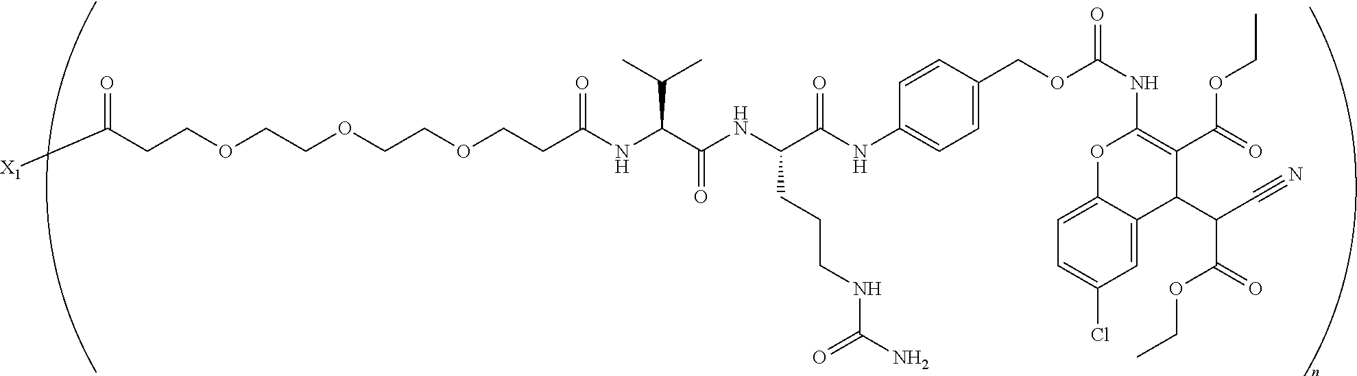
C(COCCOCCOCCC(NC(C(NC(C(NC1=CC=C(COC(NC2=C(C(=O)OCC)C(C(C(OCC)=O)C#N)C3=CC(Cl)=CC=C3O2)=O)C=C1)=O)CCCNC(N)=O)=O)C(C)C)=O)C([X1])=O
